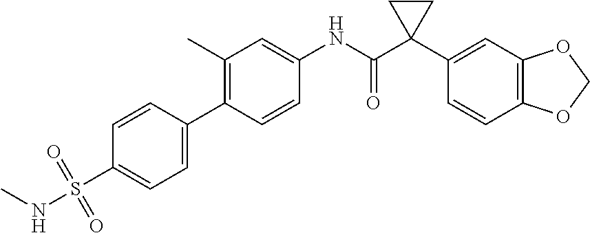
C1(C2=CC=C(S(NC)(=O)=O)C=C2)=C(C)C=C(NC(C2(C3=CC4=C(C=C3)OCO4)CC2)=O)C=C1
